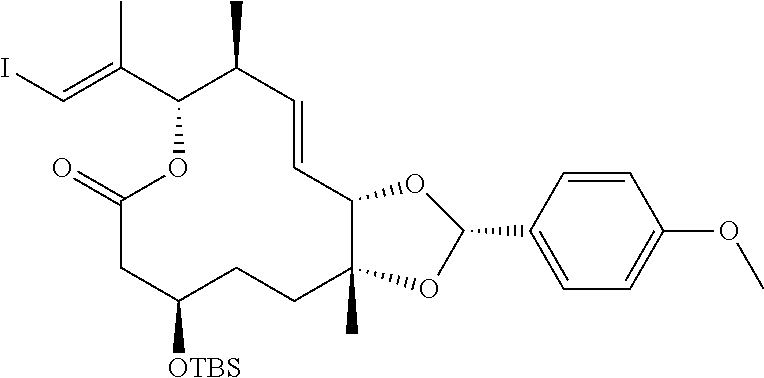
C1=CC(C2OC3C=CC(C)C(C(=CI)C)OC(=O)CC([OTBS])CCC3(C)O2)=CC=C1OC
